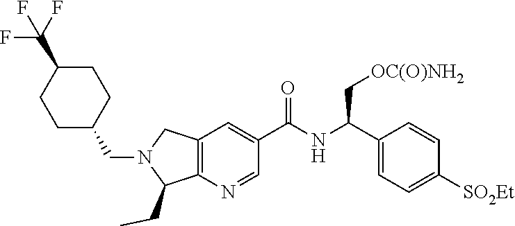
C12=C(N=CC(C(NC(C3=CC=C([SO2Et])C=C3)C[OC(O)NH2])=O)=C1)C(CC)N(CC1CCC(C(F)(F)F)CC1)C2
